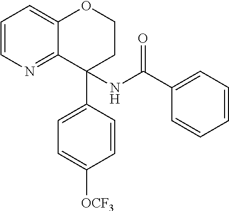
C1=CN=C2C(=C1)OCCC2(NC(C1=CC=CC=C1)=O)C1=CC=C([OCF3])C=C1
